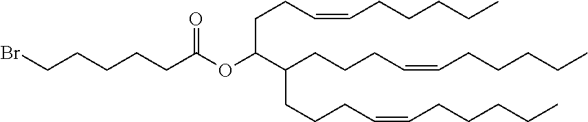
C(CCCC(OC(CCC=CCCCCC)C(CCCC=CCCCCC)CCCC=CCCCCC)=O)CBr
